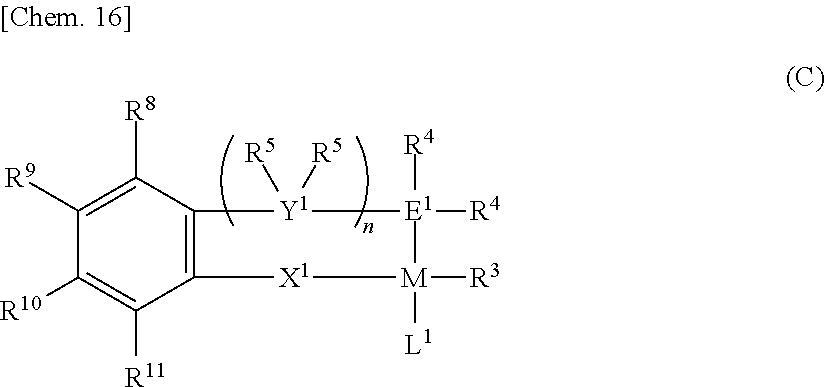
C12=C(C([R8])=C([R9])C([R10])=C1[R11])[Y1]([R5])([R5])[E1]([R4])([R4])[M]([R3])([L1])[X1]2
